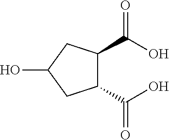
C1(C(=O)O)C(C(=O)O)CC(O)C1
